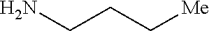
C(CN)C[Me]
